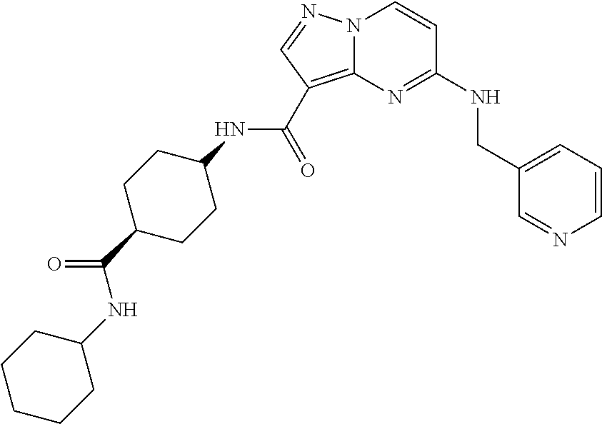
C1=CC=C(CNC2=NC3=C(C(NC4CCC(C(NC5CCCCC5)=O)CC4)=O)C=NN3C=C2)C=N1
